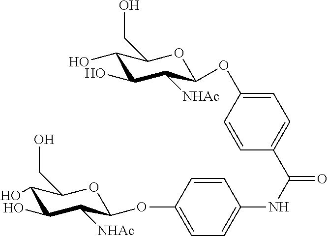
C1(O)C(O)C([NHAc])C(OC2=CC=C(C(=O)NC3=CC=C(OC4C([NHAc])C(O)C(O)C(CO)O4)C=C3)C=C2)OC1CO
